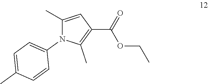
C1(C)=CC(C(=O)OCC)=C(C)N1C1=CC=C(C)C=C1
